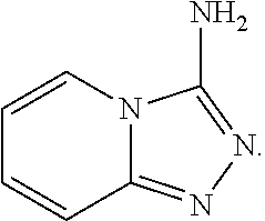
C1=CN2C(=NN=C2N)C=C1
